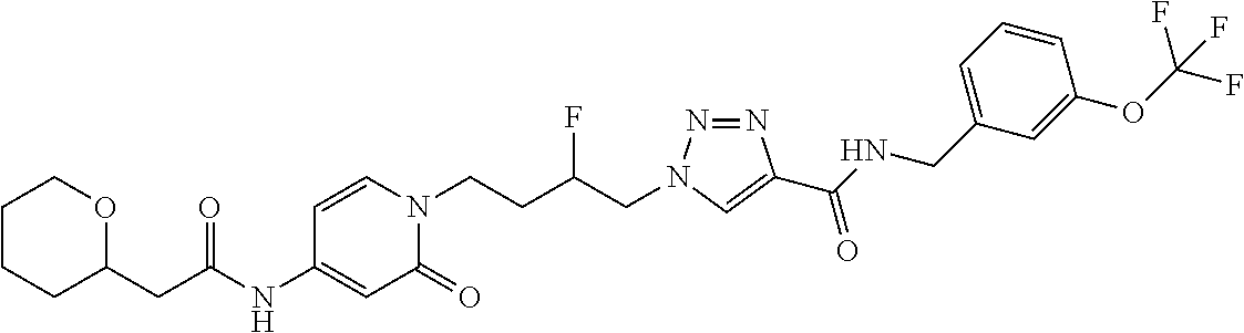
C(NC1=CC(=O)N(CCC(CN2N=NC(C(NCC3=CC=CC(OC(F)(F)F)=C3)=O)=C2)F)C=C1)(=O)CC1CCCCO1
